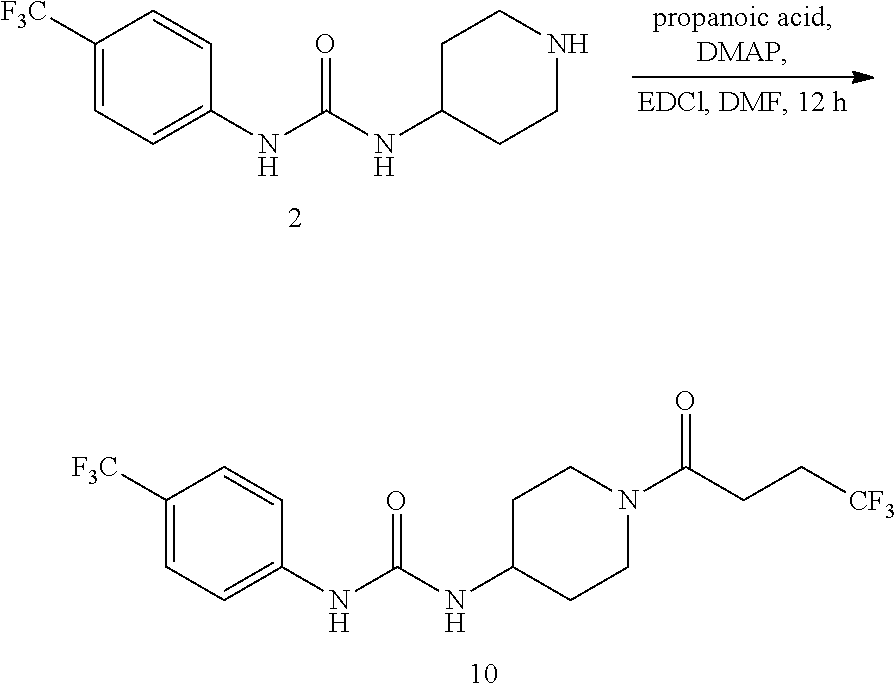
C1([F3C])=CC=C(NC(NC2CCN(C(CC[CF3])=O)CC2)=O)C=C1.C1([F3C])=CC=C(NC(NC2CCNCC2)=O)C=C1
